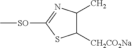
C1([CH2CO2Na])C(C)N=C([SO]C)S1
